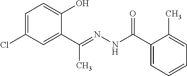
C1=C(Cl)C=C(C(=NNC(C2=CC=CC=C2C)=O)C)C(O)=C1
